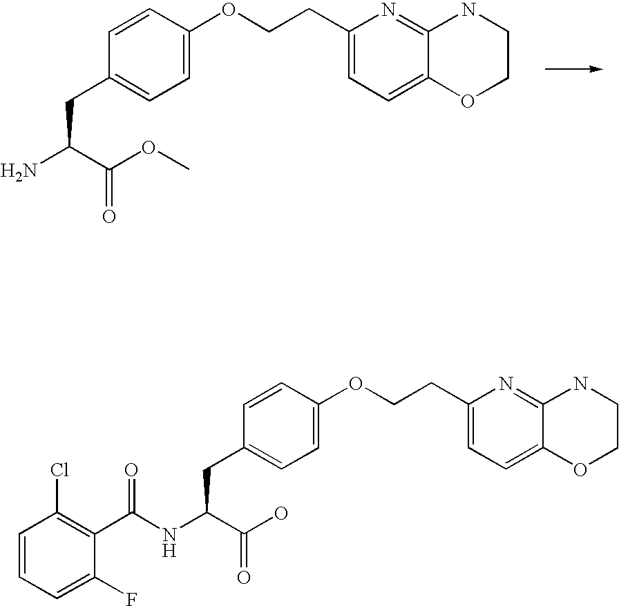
NC(C(OC)=O)CC1=CC=C(OCCC2=CC=C3C(=N2)NCCO3)C=C1.C1=CC=C(F)C(C(NC(C(O)=O)CC2=CC=C(OCCC3=CC=C4C(=N3)NCCO4)C=C2)=O)=C1Cl
